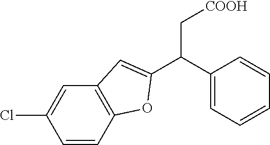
C1=CC2=C(C=C1Cl)C=C(C(C1=CC=CC=C1)C[COOH])O2
